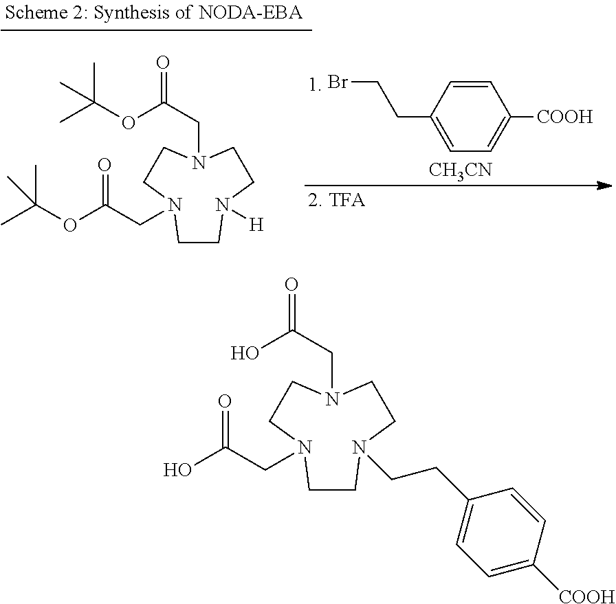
N1([H])CCN(CC(=O)OC(C)(C)C)CCN(CC(OC(C)(C)C)=O)CC1.[CH3CN].C1=CC(CCBr)=CC=C1[COOH].N1(CCC2=CC=C([COOH])C=C2)CCN(CC(=O)O)CCN(CC(O)=O)CC1
